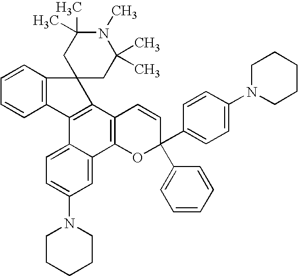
C1=CC2=C(C=C1)C1=C(C3=C(C4=CC(N5CCCCC5)=CC=C14)OC(C1=CC=C(N4CCCCC4)C=C1)(C1=CC=CC=C1)C=C3)C21CC(C)(C)N(C)C(C)(C)C1
